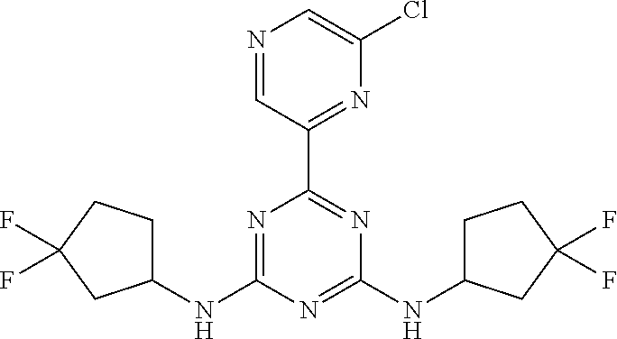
C1(NC2=NC(C3=NC(Cl)=CN=C3)=NC(NC3CCC(F)(F)C3)=N2)CCC(F)(F)C1
